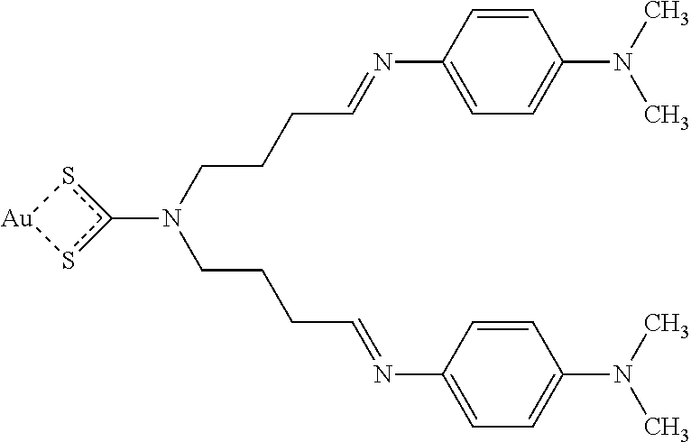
C(CN(CCCC=NC1=CC=C(N(C)C)C=C1)c1s[Au]s1)CC=NC1=CC=C(N(C)C)C=C1
